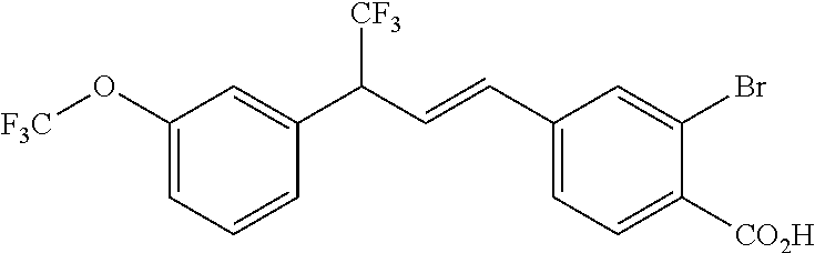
C1(O[F3C])=CC=CC(C(C=CC2=CC=C([CO2H])C(Br)=C2)[CF3])=C1
